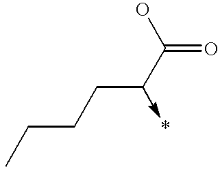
C(CCC(C(O)=O)->*)C
